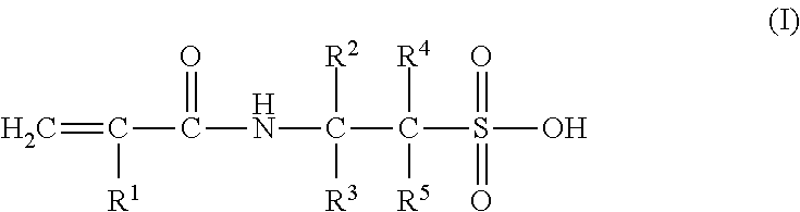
C=C(C(NC(C(S(=O)(=O)O)([R5])[R4])([R3])[R2])=O)[R1]
